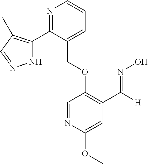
C(OC1=C(C([H])=NO)C=C(OC)N=C1)C1=CC=CN=C1C1=C(C)C=NN1
